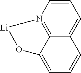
C1=CN2=C3C(=C1)C=CC=C3O[Li]2
